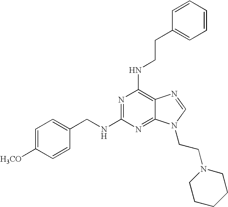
C1(NCCC2=CC=CC=C2)=C2C(=NC(NCC3=CC=C([H3CO])C=C3)=N1)N(CCN1CCCCC1)C=N2
